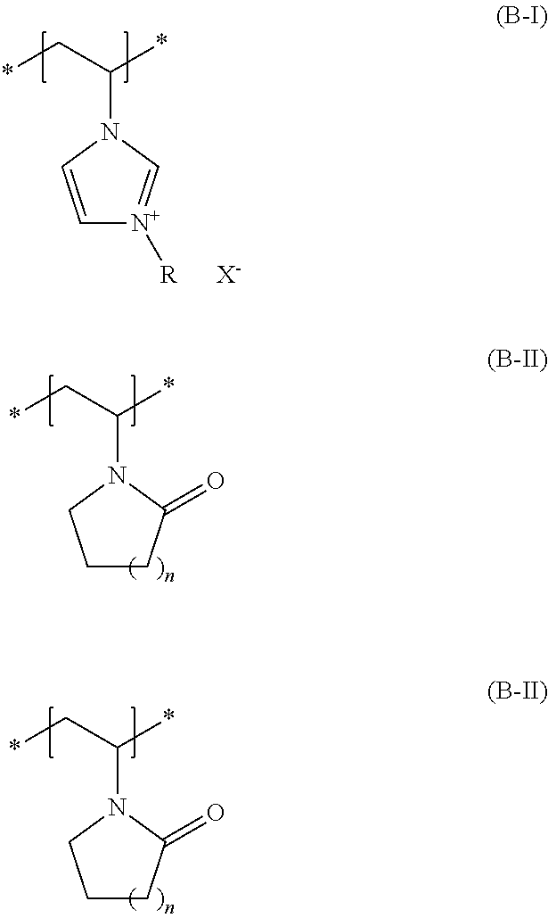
C1=CN(C(*)C*)C=[N+]1[R].[X-].C1CC(=O)N(C(*)C*)C1.C1CC(=O)N(C(*)C*)C1
